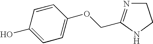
C1=CC(O)=CC=C1OCC1=NCCN1
